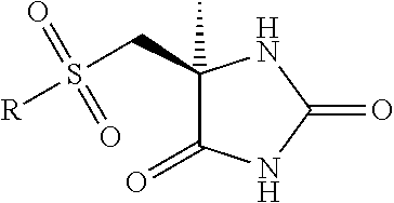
[R]S(=O)(=O)CC1(C)C(=O)NC(=O)N1
